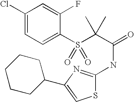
C1(Cl)=CC=C(S(C(C(=O)NC2=NC(C3CCCCC3)=CS2)(C)C)(=O)=O)C(F)=C1
